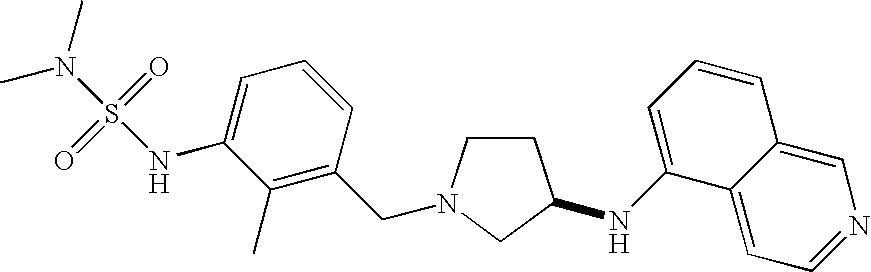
C1CN(CC2=C(C)C(NS(=O)(=O)N(C)C)=CC=C2)CC1NC1=CC=CC2=CN=CC=C12
